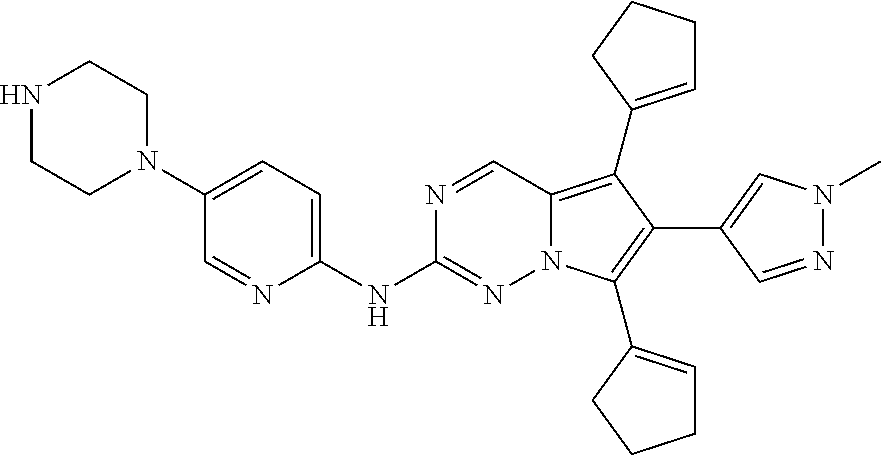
C1=NC(NC2=NN3C(=C(C4=CCCC4)C(C4=CN(C)N=C4)=C3C3=CCCC3)C=N2)=CC=C1N1CCNCC1
